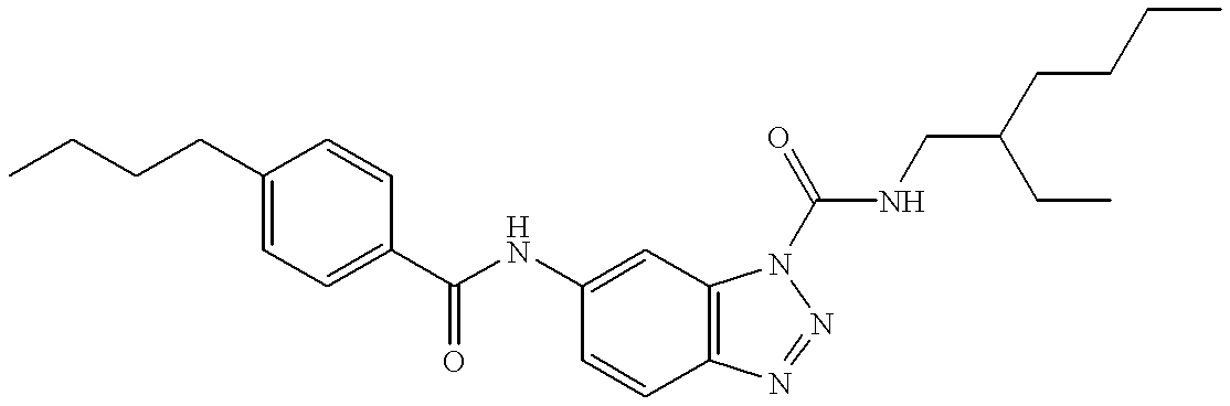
CCCCC1=CC=C(C(NC2=CC3=C(C=C2)N=NN3C(NCC(CCCC)CC)=O)=O)C=C1
